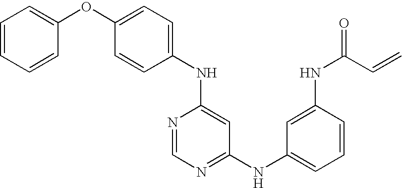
C1=C(OC2=CC=CC=C2)C=CC(NC2=CC(NC3=CC=CC(NC(C=C)=O)=C3)=NC=N2)=C1
